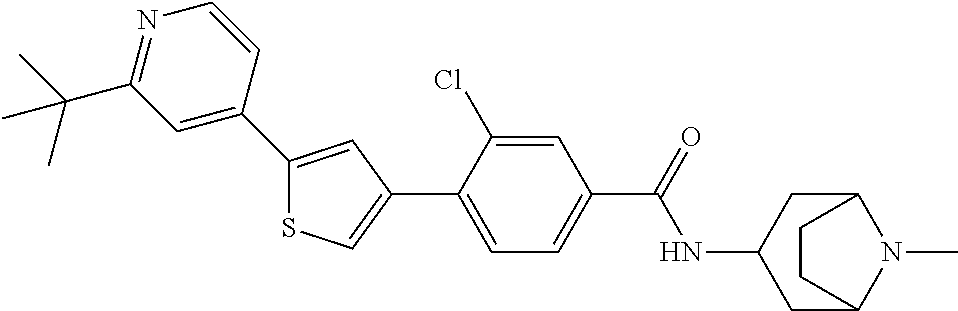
N1=C(C(C)(C)C)C=C(C2=CC(C3=CC=C(C(=O)NC4CC5N(C)C(C4)CC5)C=C3Cl)=CS2)C=C1
